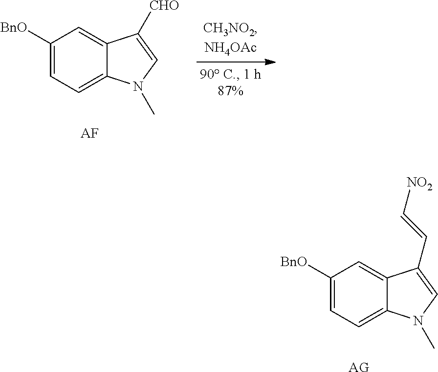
C1([BnO])=CC=C2C(=C1)C([CHO])=CN2C.[AF].C1([BnO])=CC=C2C(=C1)C(C=C[NO2])=CN2C.[AG]
